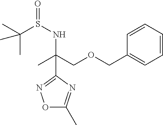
C1=CC(COCC(C)(NS(=O)C(C)(C)C)C2=NOC(C)=N2)=CC=C1
